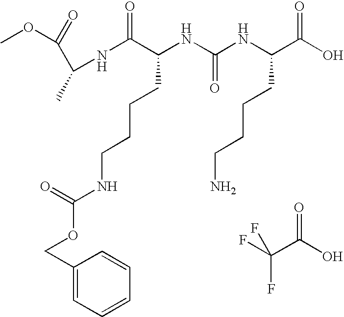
N(C(C(NC(NC(C(O)=O)CCCCN)=O)CCCCNC(OCC1=CC=CC=C1)=O)=O)C(C(=O)OC)C.FC(C(O)=O)(F)F
